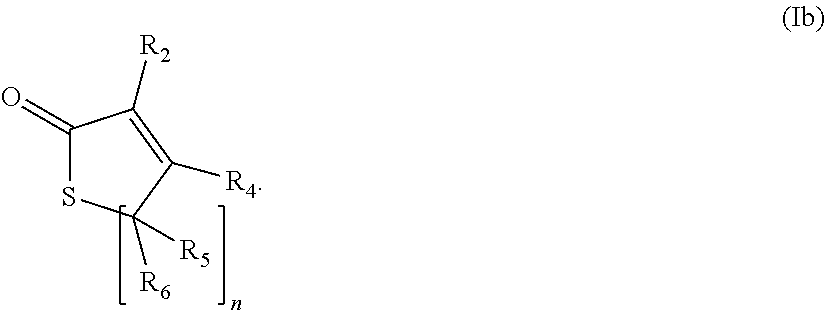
C1(=O)SC([R6])([R5])C([R4])=C1[R2]
